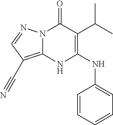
N12C(=C(C#N)C=N1)NC(NC1=CC=CC=C1)=C(C(C)C)C2=O
